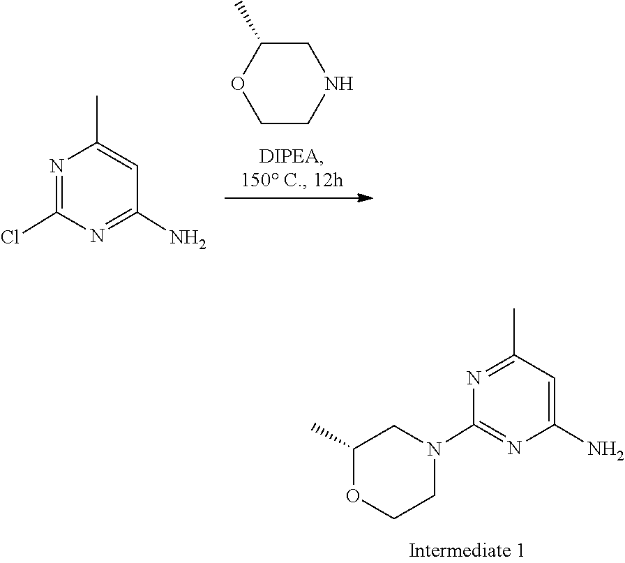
C1COC(C)CN1C1=NC(N)=CC(C)=N1.C1COC(C)CN1.C1(Cl)=NC(C)=CC(N)=N1
